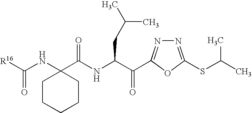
N1=C(SC(C)C)OC(C(C(NC(C2(NC([R16])=O)CCCCC2)=O)CC(C)C)=O)=N1
